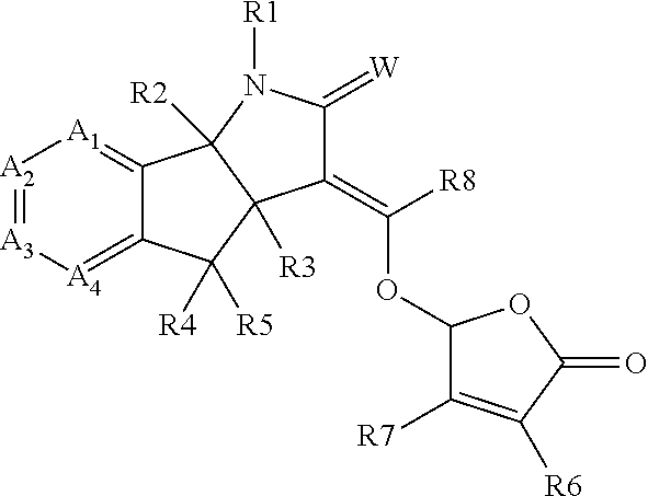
[A4]1=C2C(=[A1][A2]=[A3]1)C1([R2])C([R3])(C2([R4])[R5])C(=C([R8])OC2C([R7])=C([R6])C(=O)O2)C(=[W])N1[R1]
